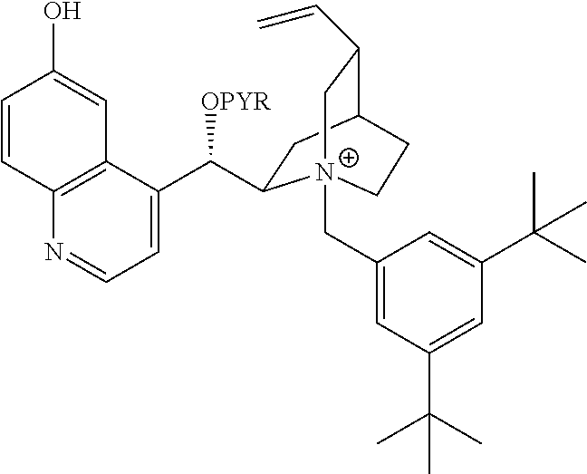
C1=C(C([OPYR])C2CC3C(C=C)C[N+]2(CC2=CC(C(C)(C)C)=CC(C(C)(C)C)=C2)CC3)C2=C(N=C1)C=CC(O)=C2
